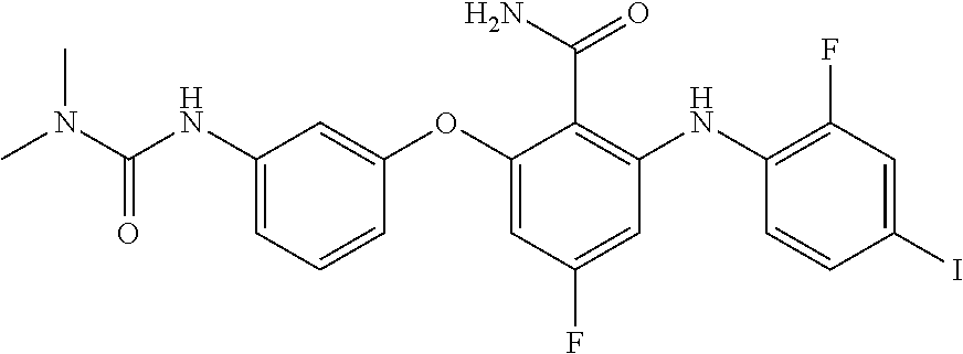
C1(OC2=CC(NC(N(C)C)=O)=CC=C2)=CC(F)=CC(NC2=C(F)C=C(I)C=C2)=C1C(N)=O
